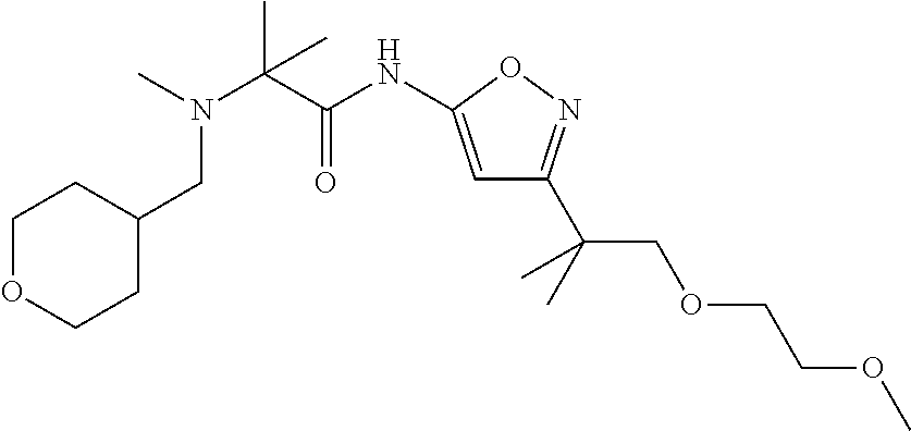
N(C(C(N(C)CC1CCOCC1)(C)C)=O)C1=CC(C(C)(C)COCCOC)=NO1
